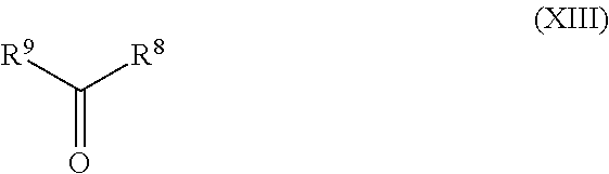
C(=O)([R9])[R8]
